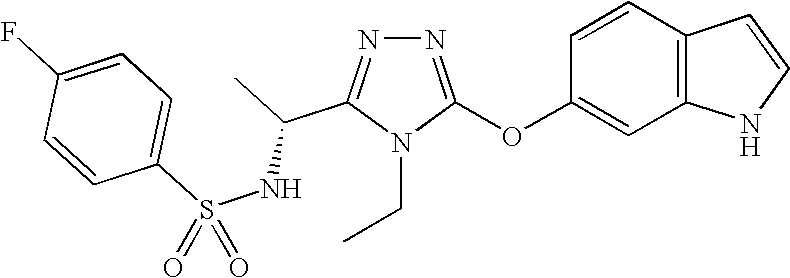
N1=C(OC2=CC3=C(C=C2)C=CN3)N(CC)C(C(NS(C2=CC=C(F)C=C2)(=O)=O)C)=N1
